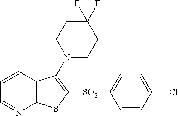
C1=CC2=C(N=C1)SC([SO2]C1=CC=C(Cl)C=C1)=C2N1CCC(F)(F)CC1
